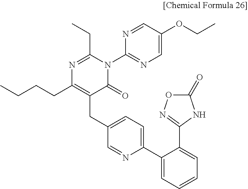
N1=C(CC)N(C2=NC=C(OCC)C=N2)C(=O)C(CC2=CC=C(C3=CC=CC=C3C3=NOC(=O)N3)N=C2)=C1CCCC
